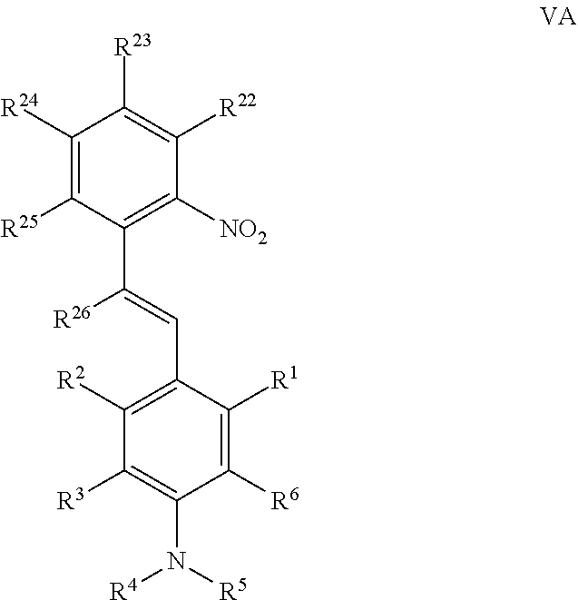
C(C1=C([R2])C([R3])=C(N([R5])[R4])C([R6])=C1[R1])=C(C1=C([NO2])C([R22])=C([R23])C([R24])=C1[R25])[R26]
